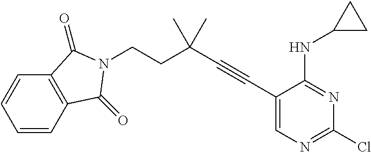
C1(C#CC(CCN2C(=O)C3=C(C=CC=C3)C2=O)(C)C)=CN=C(Cl)N=C1NC1CC1
